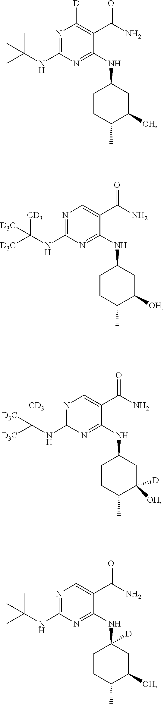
N1=C(NC([D3C])([CD3])[D3C])N=C(NC2CCC(C)C([OH])([D])C2)C(C(N)=O)=C1.N1=C(NC(C)(C)C)N=C(NC2CCC(C)C([OH])C2)C(C(N)=O)=C1[D].N1=C(NC([D3C])([CD3])[D3C])N=C(NC2CCC(C)C([OH])C2)C(C(N)=O)=C1.N1=C(NC(C)(C)C)N=C(NC2([D])CCC(C)C([OH])C2)C(C(N)=O)=C1
